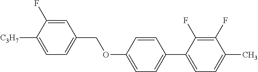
C1=C(F)C([C3H7])=CC=C1COC1=CC=C(C2=CC=C(C)C(F)=C2F)C=C1
